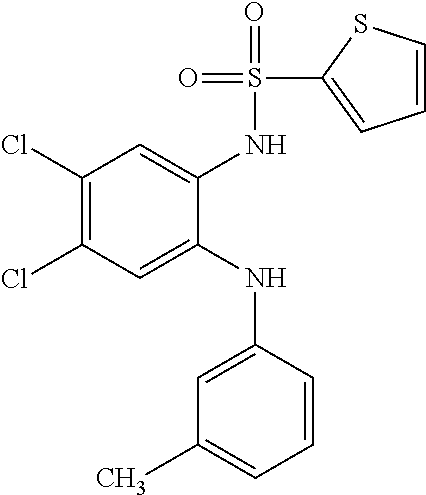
C1(Cl)=C(Cl)C=C(NC2=CC(C)=CC=C2)C(NS(=O)(=O)C2=CC=CS2)=C1
